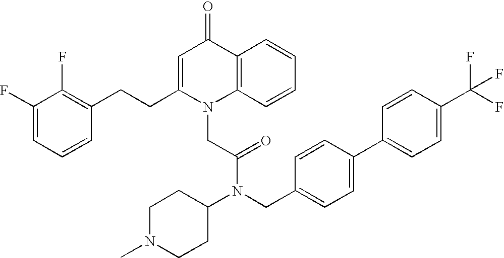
C1=C(CCC2=C(F)C(F)=CC=C2)N(CC(N(C2CCN(C)CC2)CC2=CC=C(C3=CC=C(C(F)(F)F)C=C3)C=C2)=O)C2=C(C1=O)C=CC=C2
